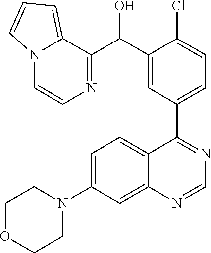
C1=C(N2CCOCC2)C=C2C(=C1)C(C1=CC=C(Cl)C(C(C3=NC=CN4C3=CC=C4)O)=C1)=NC=N2
